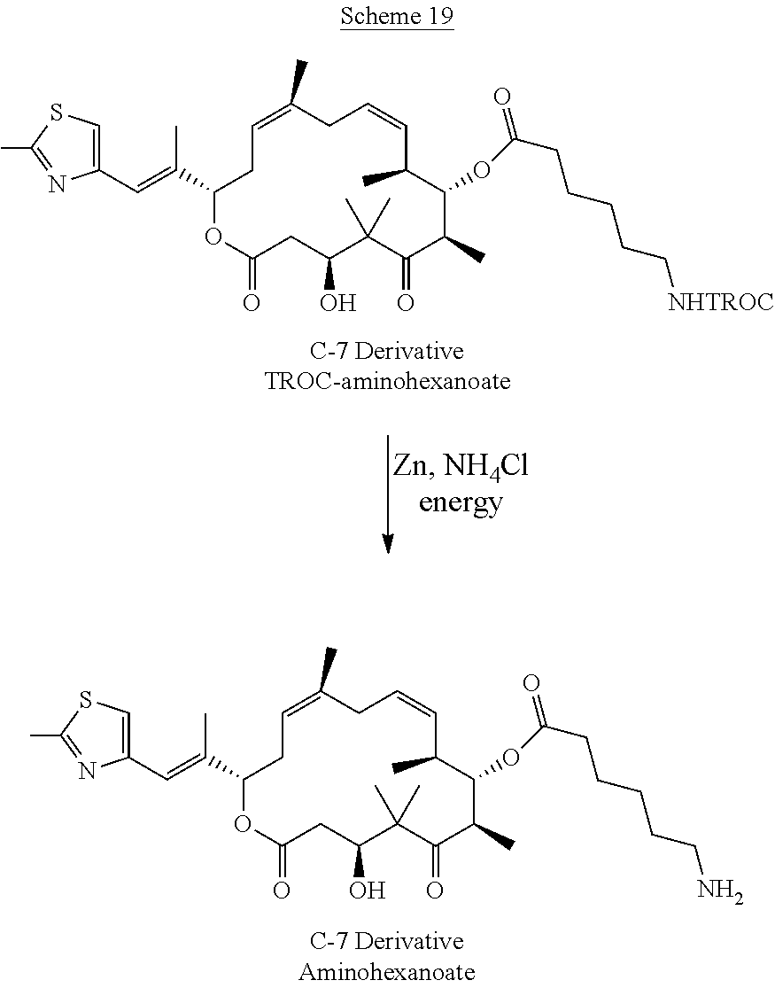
C1(C=C(C2OC(=O)CC(O)C(C)(C)C(=O)C(C)C(OC(=O)CCCCCN)C(C)C=CCC(C)=CC2)C)=CSC(C)=N1.C1(C=C(C2OC(=O)CC(O)C(C)(C)C(=O)C(C)C(OC(=O)CCCCC[NHTROC])C(C)C=CCC(C)=CC2)C)=CSC(C)=N1
